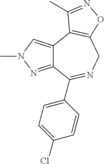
C12=CN(C)N=C1C(C1=CC=C(Cl)C=C1)=NCC1=C2C(C)=NO1
